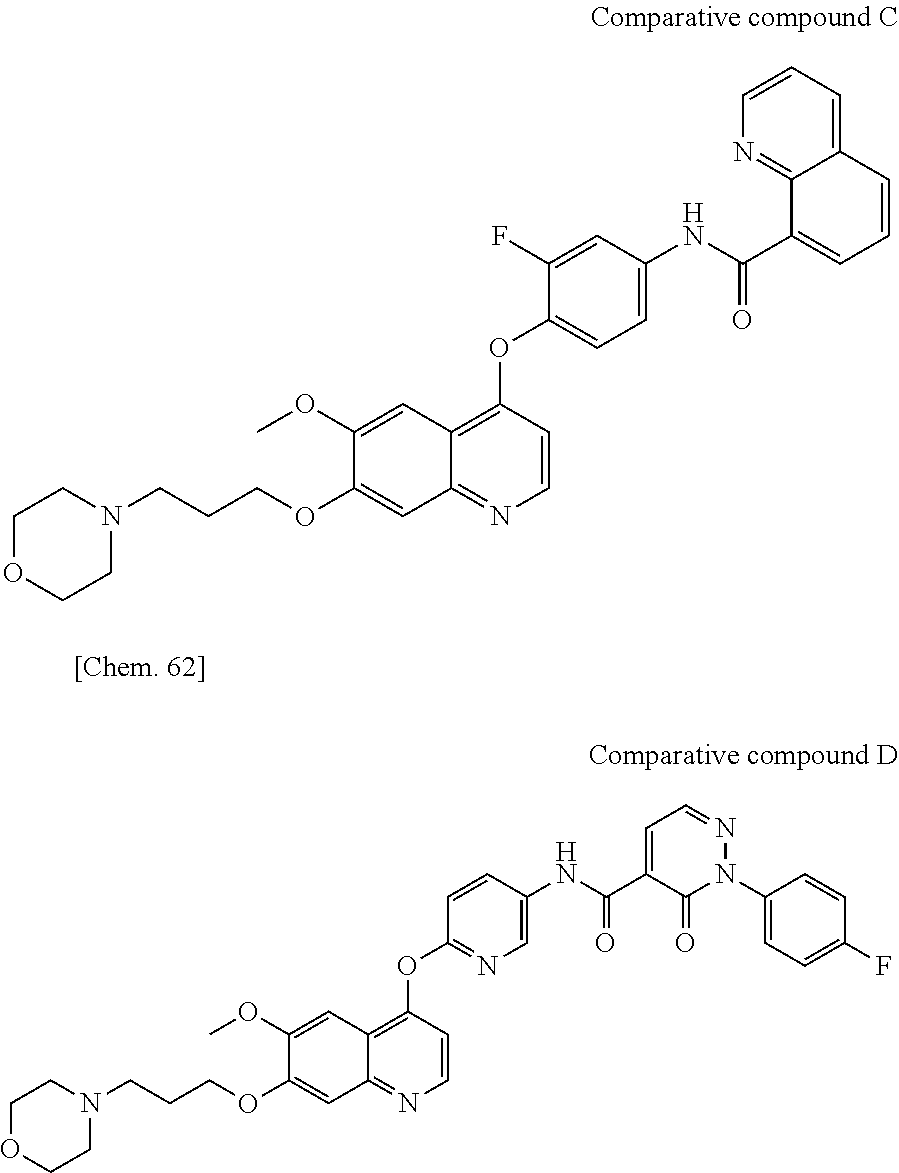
C1=CC(OC2=CC=C(NC(C3=CC=CC4=CC=CN=C34)=O)C=C2F)=C2C(=N1)C=C(OCCCN1CCOCC1)C(OC)=C2.C1=CC(OC2=NC=C(NC(C3=CC=NN(C4=CC=C(F)C=C4)C3=O)=O)C=C2)=C2C(=N1)C=C(OCCCN1CCOCC1)C(OC)=C2
